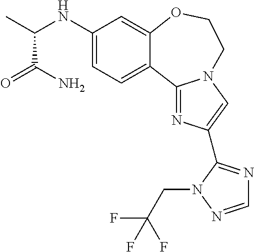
C1(NC(C)C(=O)N)=CC=C2C(=C1)OCCN1C=C(C3=NC=NN3CC(F)(F)F)N=C21
